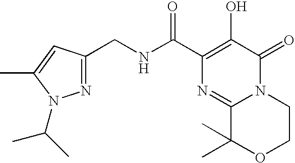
C1(C(NCC2=NN(C(C)C)C(C)=C2)=O)=C(O)C(=O)N2C(=N1)C(C)(C)OCC2
